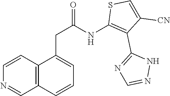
C12=C(C=CN=C1)C(CC(=O)NC1=C(C3=NC=NN3)C([CN])=CS1)=CC=C2
